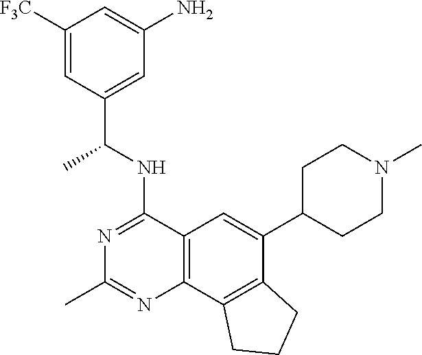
C1([F3C])=CC(C(NC2=NC(C)=NC3=C2C=C(C2CCN(C)CC2)C2=C3CCC2)C)=CC(N)=C1
